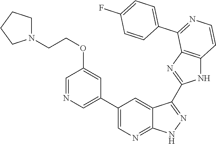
C1=NC=C(C2=CN=C3C(=C2)C(C2=NC4=C(N2)C=CN=C4C2=CC=C(F)C=C2)=N[N H]3)C=C1OCCN1CCCC1
